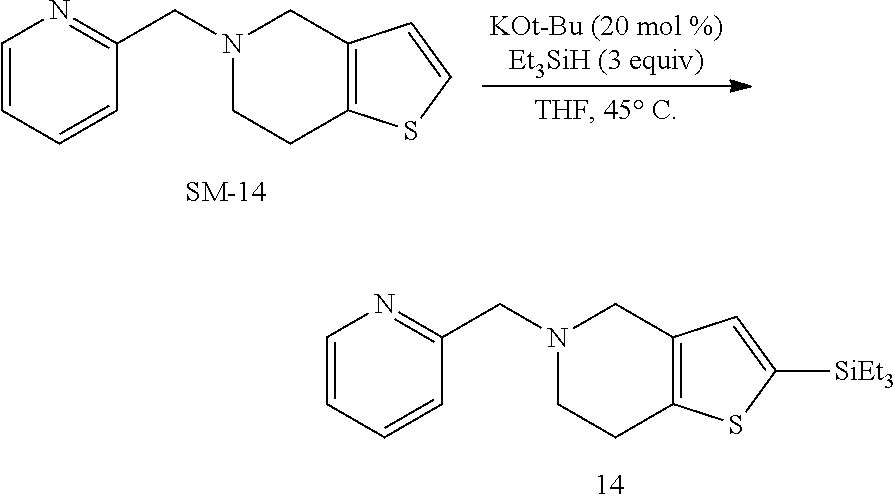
C1=CC=CC(CN2CCC3=C(C2)C=CS3)=N1.C1=CC=CC(CN2CCC3=C(C2)C=C([SiEt3])S3)=N1
